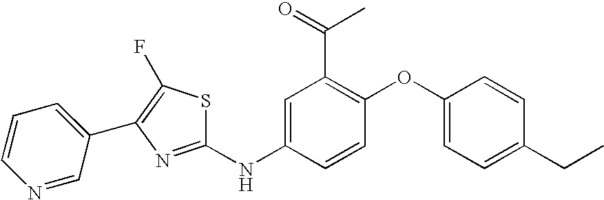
C1=CC=C(C2=C(F)SC(NC3=CC(C(=O)C)=C(OC4=CC=C(CC)C=C4)C=C3)=N2)C=N1
